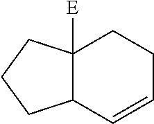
C12([E])C(C=CCC1)CCC2
